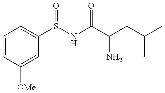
C1=CC([OMe])=CC(S(NC(C(CC(C)C)N)=O)=O)=C1
